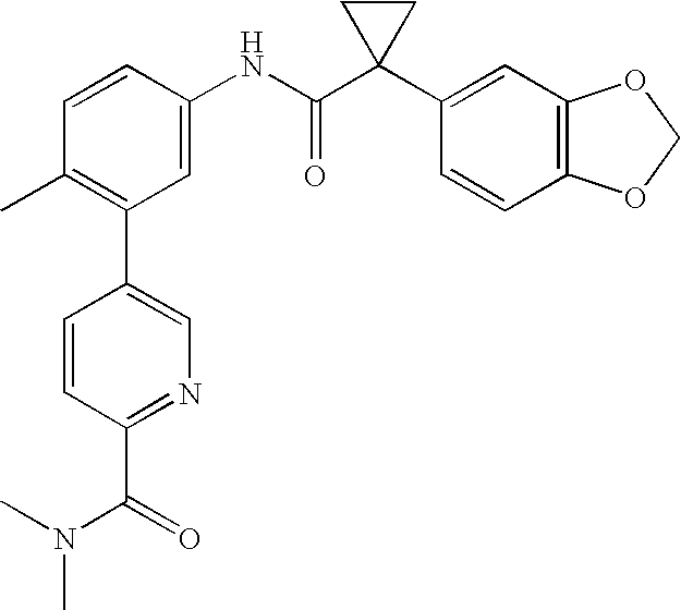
C1(NC(C2(C3=CC4=C(C=C3)OCO4)CC2)=O)=CC(C2=CN=C(C(N(C)C)=O)C=C2)=C(C)C=C1
